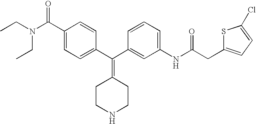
CCN(CC)C(C1=CC=C(C(C2=CC(NC(=O)CC3=CC=C(Cl)S3)=CC=C2)=C2CCNCC2)C=C1)=O
